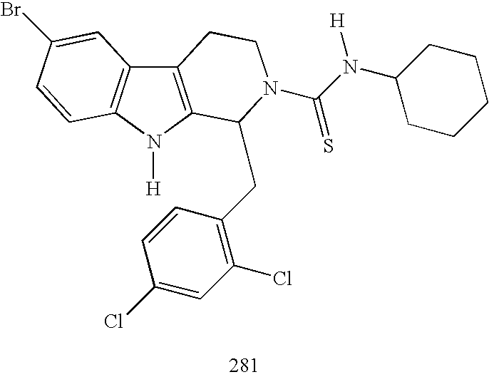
C12=C(N([H])C3=C1C=C(Br)C=C3)C(CC1=C(Cl)C=C(Cl)C=C1)N(C(N(C1CCCCC1)[H])=S)CC2
